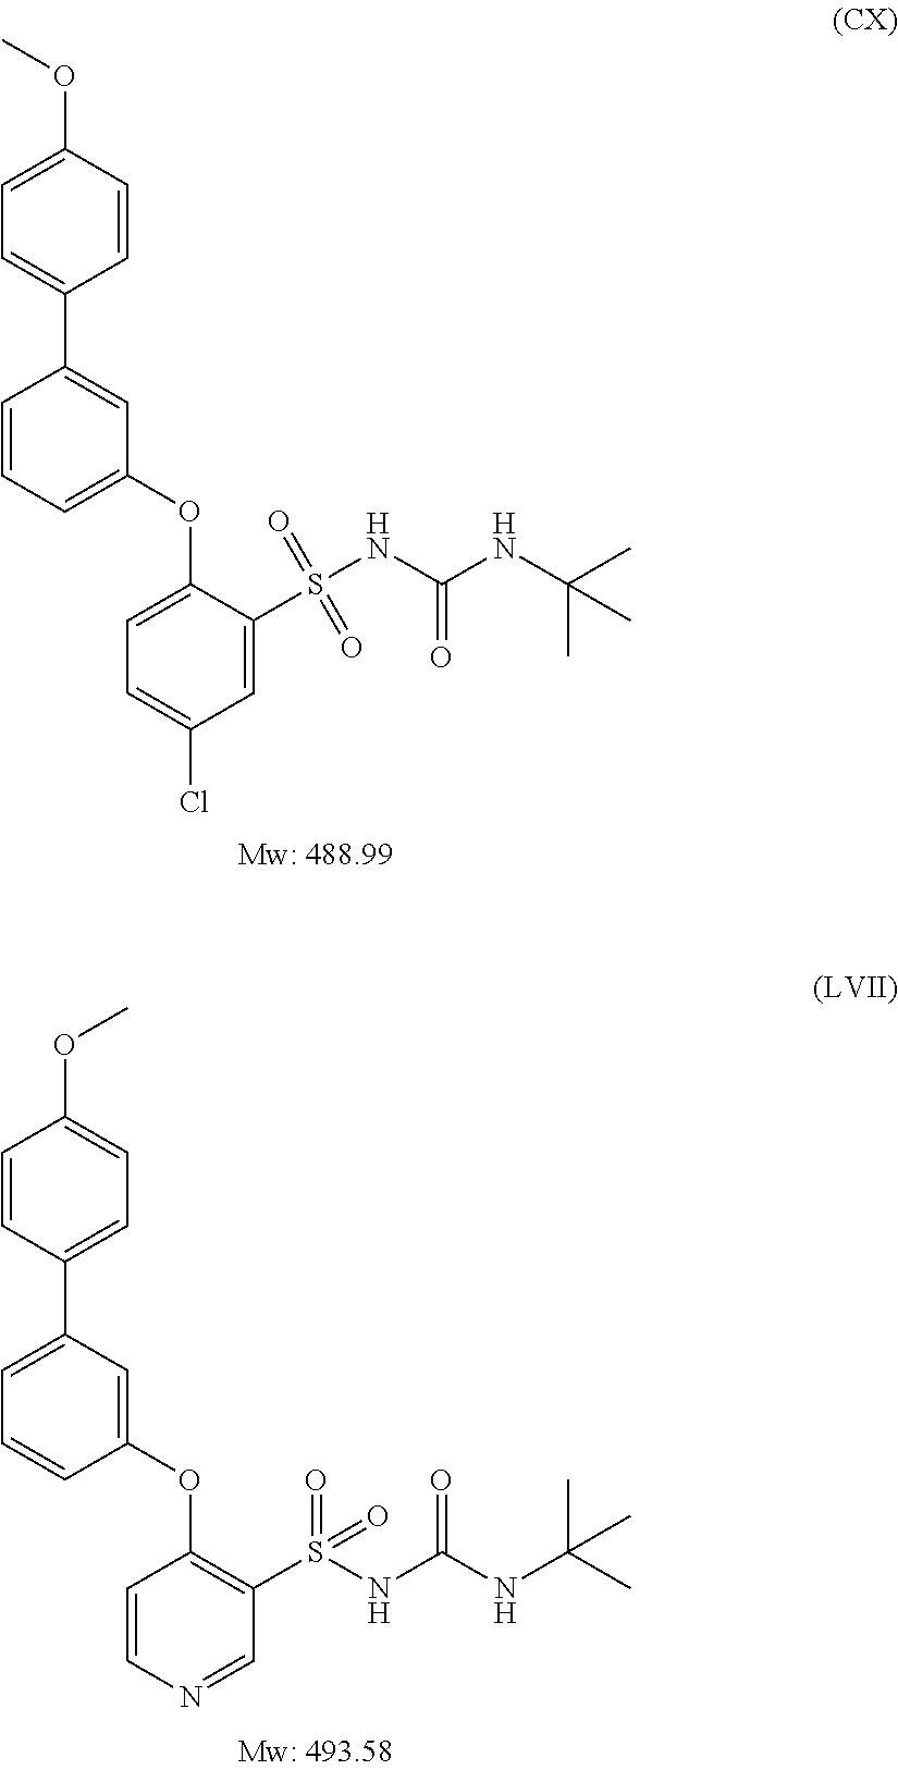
C1=CC=C(OC2=CC=C(Cl)C=C2S(NC(NC(C)(C)C)=O)(=O)=O)C=C1C1=CC=C(OC)C=C1.C1=C(C2=CC=C(OC)C=C2)C=C(OC2=C(S(NC(NC(C)(C)C)=O)(=O)=O)C=NC=C2)C=C1
